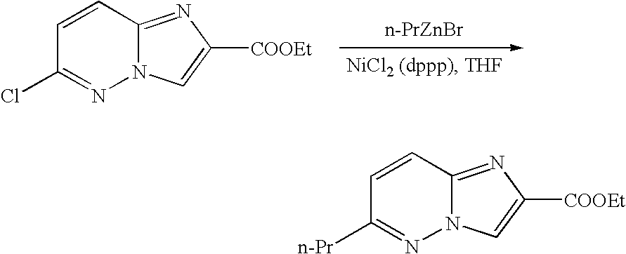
[n-PrZnBr].C1=CC2=NC([COOEt])=CN2N=C1Cl.C1=CC2=NC([COOEt])=CN2N=C1[n-Pr]
